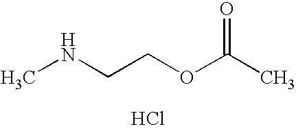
O=C(C)OCCNC.Cl
